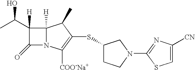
C1(C(C)O)([H])C(=O)N2C1([H])C(C)C(SC1CCN(C3=NC([CN])=CS3)C1)=C2[COO-Na+]
